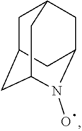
C1C2CC3N(O)C(CC1C3)C2
